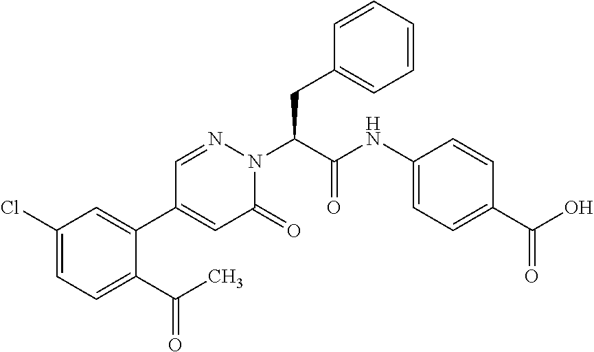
C1(Cl)=CC=C(C(C)=O)C(C2=CC(=O)N(C(CC3=CC=CC=C3)C(NC3=CC=C(C(O)=O)C=C3)=O)N=C2)=C1
